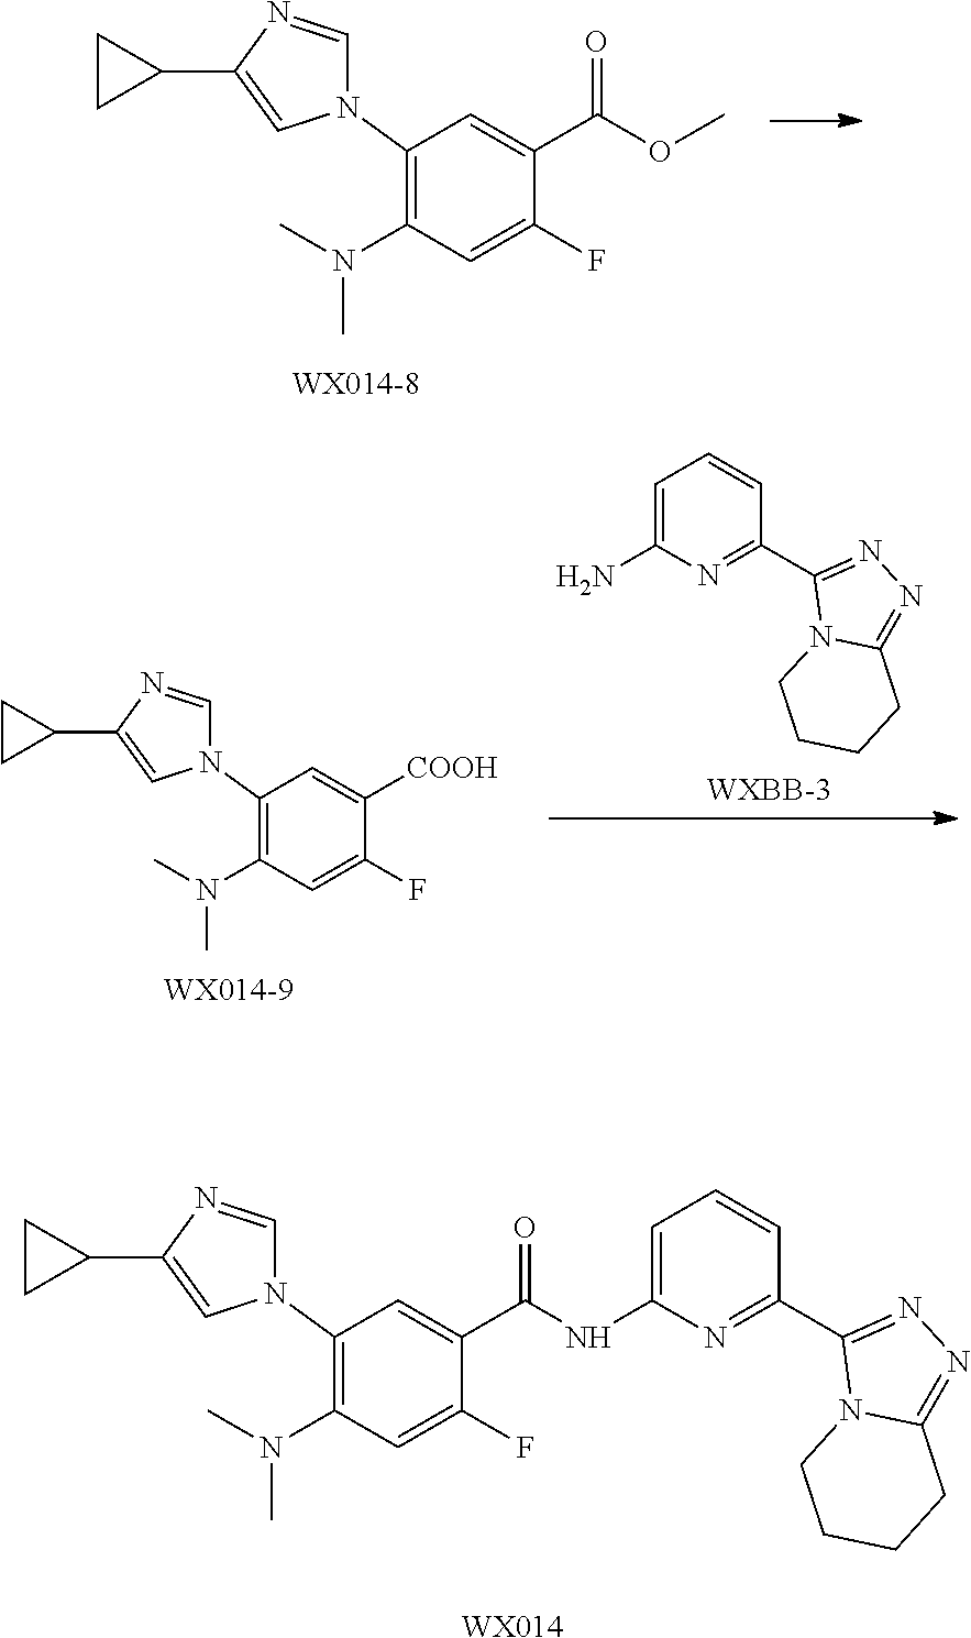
C1=NC(C2CC2)=CN1C1=C(N(C)C)C=C(F)C(C(OC)=O)=C1.C1=NC(C2CC2)=CN1C1=C(N(C)C)C=C(F)C([COOH])=C1.C1=C(N)N=C(C2=NN=C3N2CCCC3)C=C1.C1=NC(C2CC2)=CN1C1=C(N(C)C)C=C(F)C(C(NC2=CC=CC(C3=NN=C4N3CCCC4)=N2)=O)=C1.[WX014]
